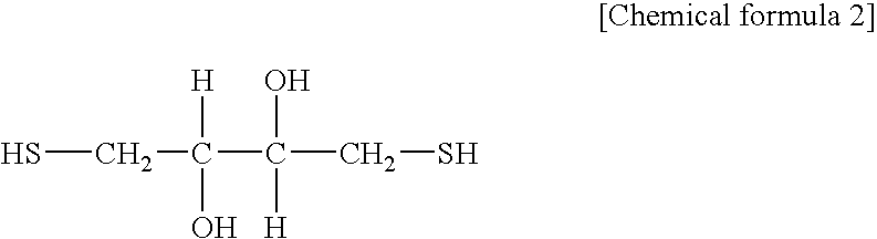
SCC(C(O)([H])CS)([H])O
